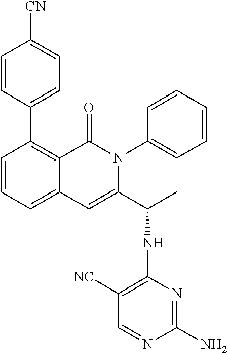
C1=CC(C2=C3C(=CC=C2)C=C(C(C)NC2=C([NC])C=NC(N)=N2)N(C2=CC=CC=C2)C3=O)=CC=C1[CN]
